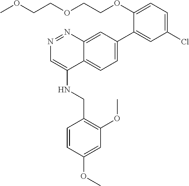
N1=NC2=CC(C3=CC(Cl)=CC=C3OCCOCCOC)=CC=C2C(NCC2=C(OC)C=C(OC)C=C2)=C1
